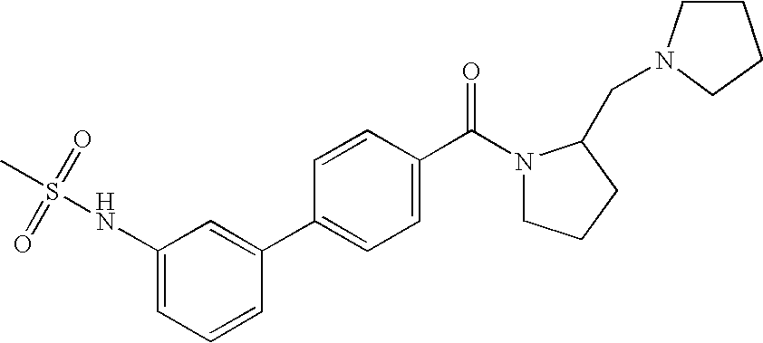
C1=C(NS(C)(=O)=O)C=C(C2=CC=C(C(=O)N3CCCC3CN3CCCC3)C=C2)C=C1
